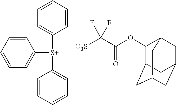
C1=CC([S+](C2=CC=CC=C2)C2=CC=CC=C2)=CC=C1.[-O3S]C(C(OC1C2CC3CC(CC1C3)C2)=O)(F)F
